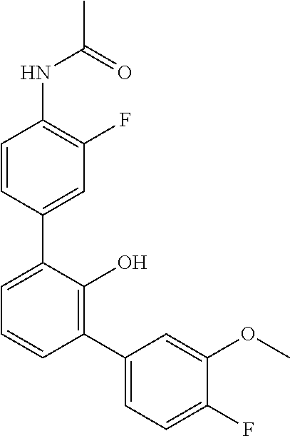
CC(=O)NC1=C(F)C=C(C2=CC=CC(C3=CC=C(F)C(OC)=C3)=C2O)C=C1
